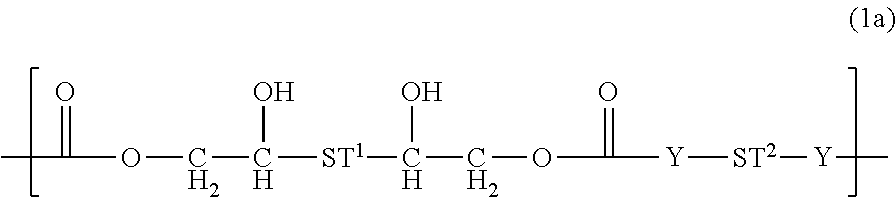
CC(=O)OCC([ST1]C(COC(=O)[Y][ST2][Y]C)O)O
